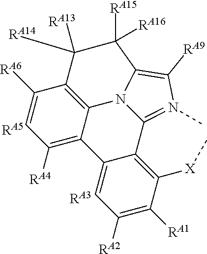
[RA3].[RA5].C1=C([RA6])C2=C3C(=C1[RA4])C1=CC([RA2])=C([RA1])C([X]C)=C1C1=N(C)C([RA9])=C(N31)C([RA15])([RA16])C2([RA14])[RA13]
